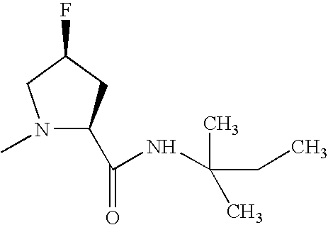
N1(C)C(C(=O)NC(CC)(C)C)CC(F)C1
